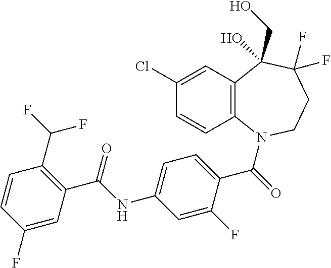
C12=C(N(C(=O)C3=CC=C(NC(C4=C(C(F)F)C=CC(F)=C4)=O)C=C3F)CCC(F)(F)C1(CO)O)C=CC(Cl)=C2
